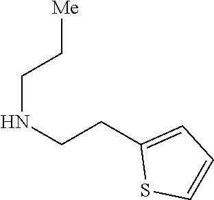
[Me]CCNCCC1=CC=CS1
